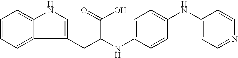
C1=CC=C2C(=C1)NC=C2CC(NC1=CC=C(NC2=CC=NC=C2)C=C1)C(=O)O
